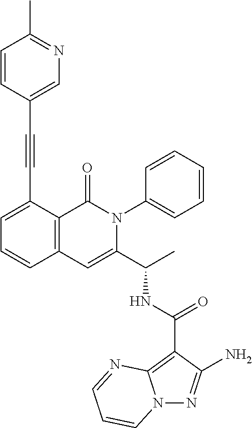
N12N=C(N)C(C(NC(C3=CC4=C(C(=O)N3C3=CC=CC=C3)C(C#CC3=CN=C(C)C=C3)=CC=C4)C)=O)=C1N=CC=C2
